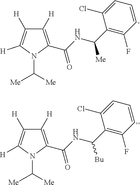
C1([H])=C([H])N(C([Me])[Me])C(C(NC(C2=C(F)C=CC=C2Cl)[Me])=O)=C1[H].C1([H])=C([H])N(C([Me])[Me])C(C(NC(C2=C(F)C=CC=C2Cl)[Bu])=O)=C1[H]
